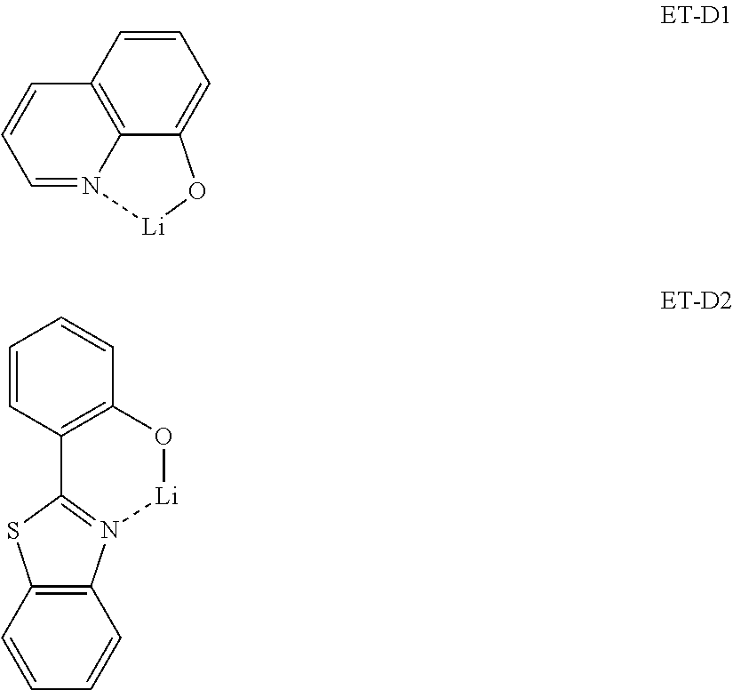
C1=CC2=C3C(=C1)O[Li]N3=CC=C2.C1=CC=CC2=C1SC1=N2[Li]OC2=C1C=CC=C2
